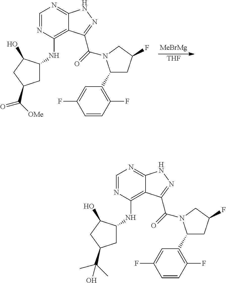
[THF].C12=C(NC3CC(C(=O)[OMe])CC3O)N=CN=C1NN=C2C(=O)N1C(C2=C(F)C=CC(F)=C2)CC(F)C1.C12=C(NC3CC(C(C)(C)O)CC3O)N=CN=C1NN=C2C(=O)N1C(C2=C(F)C=CC(F)=C2)CC(F)C1
